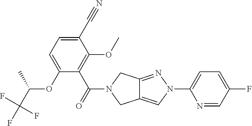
O(C1=CC=C(C#N)C(OC)=C1C(=O)N1CC2=CN(C3=CC=C(F)C=N3)N=C2C1)C(C(F)(F)F)C
